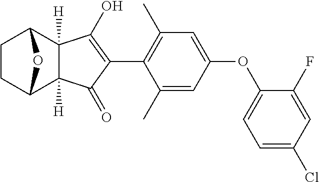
C1CC2C3([H])C([H])(C1O2)C(O)=C(C1=C(C)C=C(OC2=CC=C(Cl)C=C2F)C=C1C)C3=O
